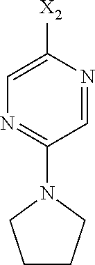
C1([X2])=CN=C(N2CCCC2)C=N1
